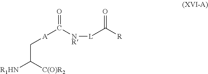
O=C([NR][L]C([R])=O)[A]CC([R1HN])[C(O)R2]
